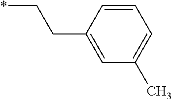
C(CC1=CC(C)=CC=C1)*
